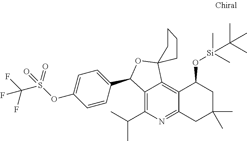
C12=C(C(C)C)N=C3C(=C1C1(OC2C2=CC=C(OS(=O)(=O)C(F)(F)F)C=C2)CCCC1)C(O[Si](C)(C)C(C)(C)C)CC(C)(C)C3
